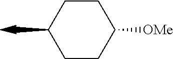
C1CC([OMe])CCC1C
